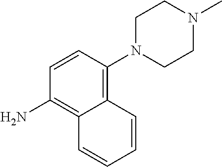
C1N(C2=C3C(=C(N)C=C2)C=CC=C3)CCN(C)C1
